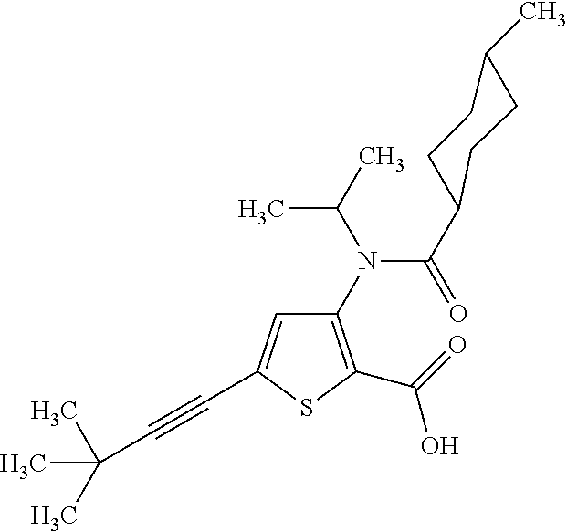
C1(N(C(=O)C2CCC(C)CC2)C(C)C)=C(C(=O)O)SC(C#CC(C)(C)C)=C1
